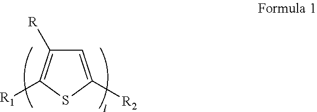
C1=C([R2])SC([R1])=C1[R]
